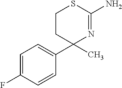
C1CC(C)(C2=CC=C(F)C=C2)N=C(N)S1
